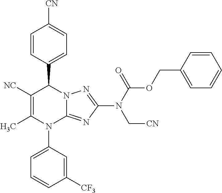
C1=CC(C2C([NC])=C(C)N(C3=CC=CC([CF3])=C3)C3=NC(N(C(OCC4=CC=CC=C4)=O)C[CN])=NN23)=CC=C1[CN]
